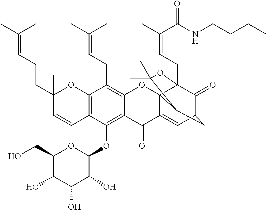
C12=C(OC3OC(CO)C(O)C(O)C3O)C3=C(C(CC=C(C)C)=C1OC14C(=CC5C(=O)C1(CC=C(C)C(=O)NCCCC)OC(C)(C)C4C5)C2=O)OC(C)(CCC=C(C)C)C=C3
